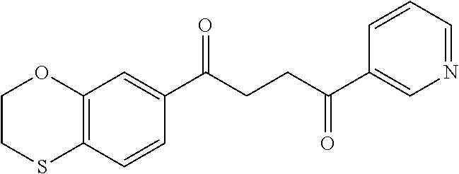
C12=C(C=CC(C(CCC(C3=CN=CC=C3)=O)=O)=C1)SCCO2
